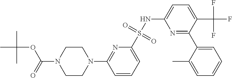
N1=C(C2=CC=CC=C2C)C(C(F)(F)F)=CC=C1NS(C1=CC=CC(N2CCN(C(=O)OC(C)(C)C)CC2)=N1)(=O)=O
